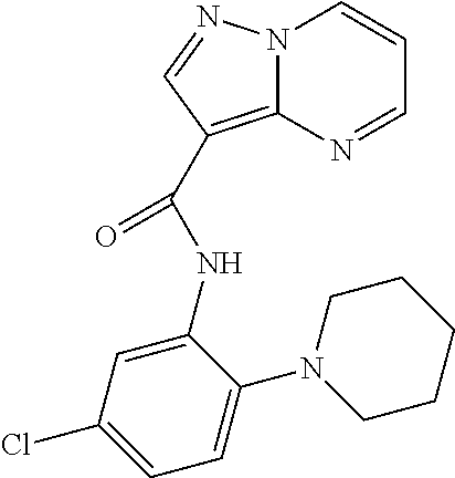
C12=C(C(=O)NC3=CC(Cl)=CC=C3N3CCCCC3)C=NN1C=CC=N2
